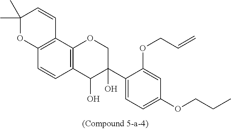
C12=C(C3=C(C=C1)C(O)C(C1=CC=C(OCCC)C=C1OCC=C)(O)CO3)C=CC(C)(C)O2
